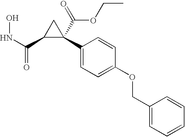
ONC(=O)C1C(C(=O)OCC)(C2=CC=C(OCC3=CC=CC=C3)C=C2)C1
